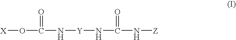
[X]OC(=O)N[Y]NC(=O)N[Z]
